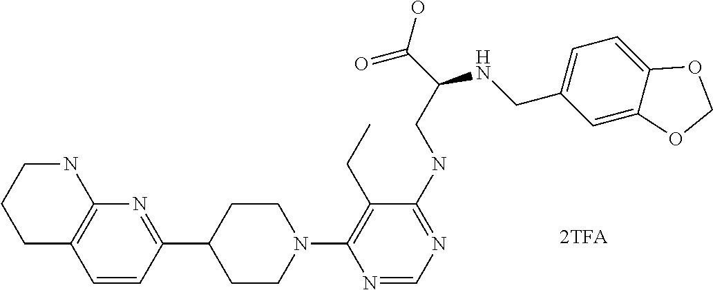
C1C2=C(NCC1)N=C(C1CCN(C3=C(CC)C(NCC(C(O)=O)NCC4=CC=C5C(=C4)OCO5)=NC=N3)CC1)C=C2
